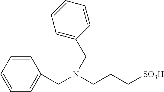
C1=CC=CC=C1CN(CC1=CC=CC=C1)CCC[SO3H]
